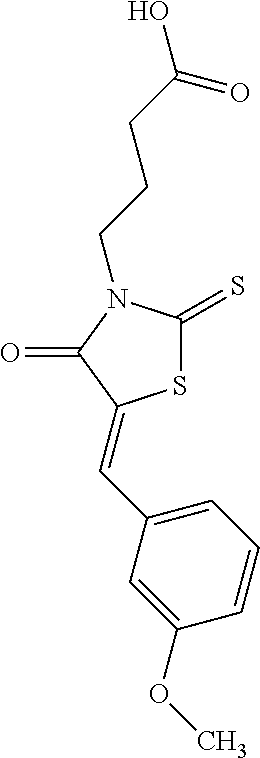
S1C(=S)N(CCCC(O)=O)C(=O)C1=CC1=CC=CC(OC)=C1
